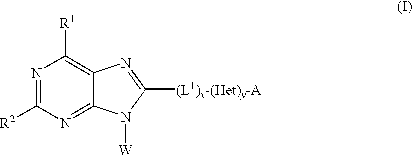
N1=C([R2])N=C2C(=C1[R1])N=C([(L1)x-(Het)y-A])N2[W]
